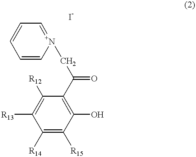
C1=C[N+](CC(C2=C(O)C([R15])=C([R14])C([R13])=C2[R12])=O)=CC=C1
